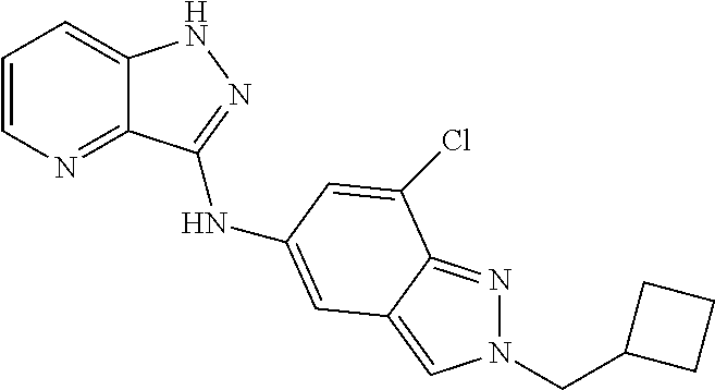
C1=CN=C2C(=C1)NN=C2NC1=CC2=CN(CC3CCC3)N=C2C(Cl)=C1
